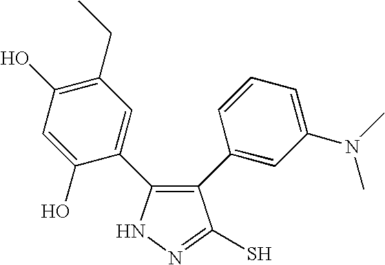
N1N=C(S)C(C2=CC(N(C)C)=CC=C2)=C1C1=CC(CC)=C(O)C=C1O
